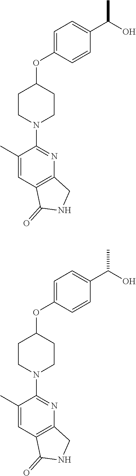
C1=C(OC2CCN(C3=NC4=C(C=C3C)C(=O)NC4)CC2)C=CC(C(O)C)=C1.C1=C(OC2CCN(C3=NC4=C(C=C3C)C(=O)NC4)CC2)C=CC(C(O)C)=C1
